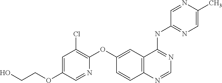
OCCOC1=CC(Cl)=C(OC2=CC3=C(C=C2)N=CN=C3NC2=NC=C(C)N=C2)N=C1
